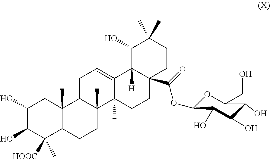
C12=CCC3C(C)(C1(C)CCC1(C(=O)OC4OC(CO)C(O)C(O)C4O)C2([H])C(O)C(C)(C)CC1)CCC1C3(C)CC(O)C(O)C1(C)[HOOC]
